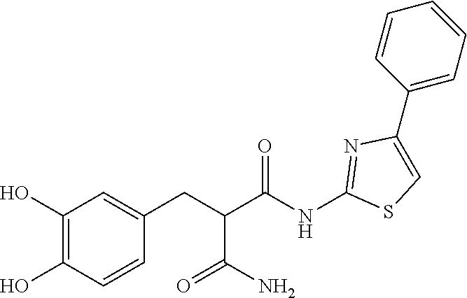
C1(C2=CC=CC=C2)=CSC(NC(C(CC2=CC(O)=C(O)C=C2)C(N)=O)=O)=N1
